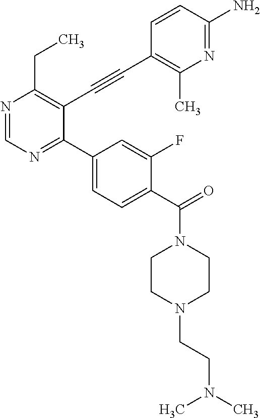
N1=CN=C(C2=CC=C(C(=O)N3CCN(CCN(C)C)CC3)C(F)=C2)C(C#CC2=C(C)N=C(N)C=C2)=C1CC
